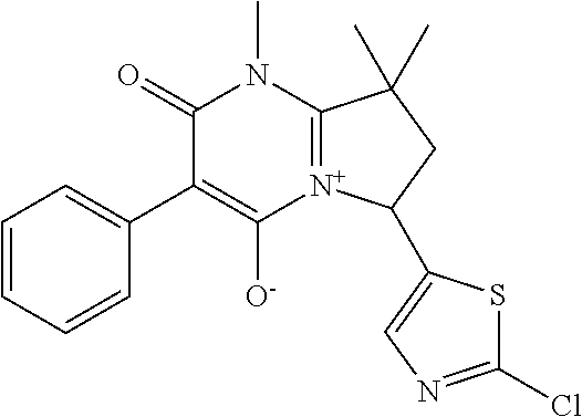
C1(=O)C(C2=CC=CC=C2)=C([O-])[N+]2=C(N1C)C(C)(C)CC2C1=CN=C(Cl)S1
